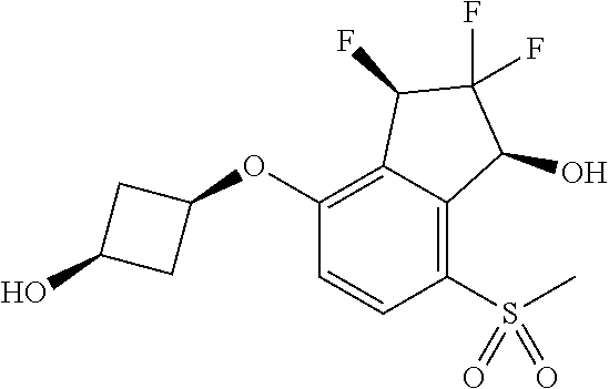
O(C1=C2C(=C(S(C)(=O)=O)C=C1)C(O)C(F)(F)C2F)C1CC(O)C1
